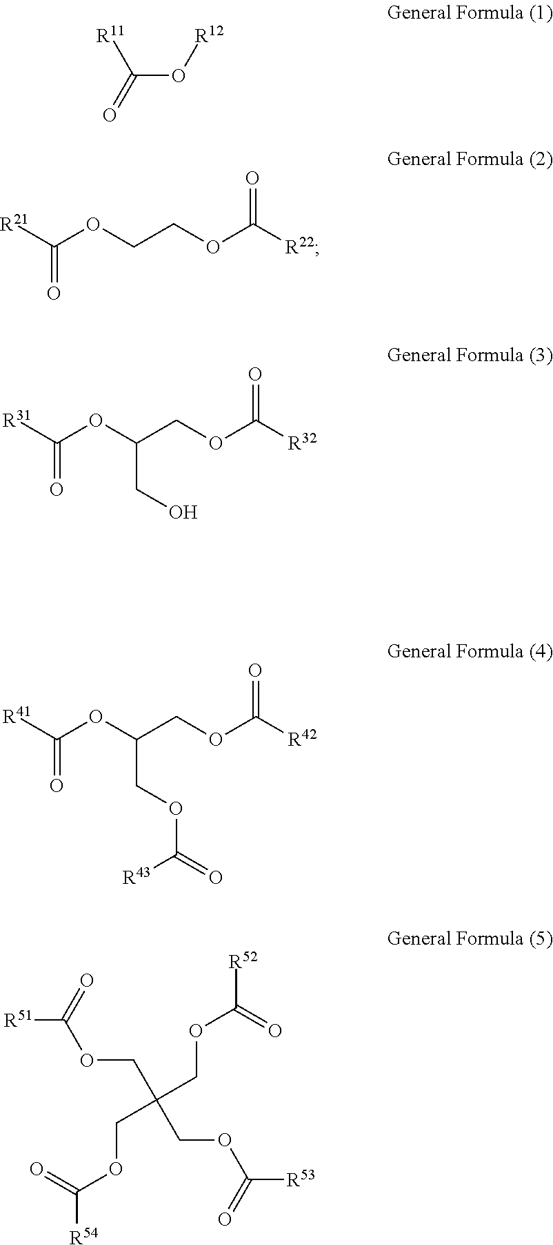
C(O[R12])(=O)[R11].[R21]C(OCCOC([R22])=O)=O.[R31]C(OC(COC([R32])=O)CO)=O.[R41]C(OC(COC([R42])=O)COC(=O)[R43])=O.[R51]C(=O)OCC(COC([R53])=O)(COC([R52])=O)COC([R54])=O
